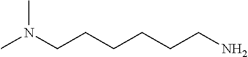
N(CCCCCCN)(C)C
